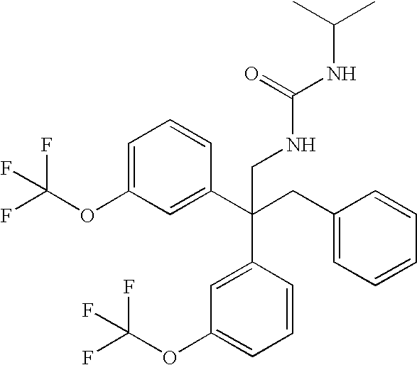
C1=C(OC(F)(F)F)C=C(C(CC2=CC=CC=C2)(C2=CC(OC(F)(F)F)=CC=C2)CNC(NC(C)C)=O)C=C1
